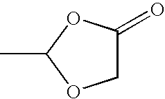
CC1OCC(=O)O1
